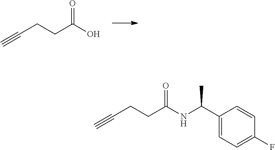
OC(CCC#C)=O.C1(C(NC(CCC#C)=O)C)=CC=C(F)C=C1
